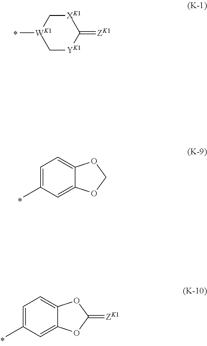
C1[YK1]C(=[ZK1])[XK1]C[WK1]1C.C1=C(C)C=C2C(=C1)OCO2.C1=C(C)C=C2C(=C1)OC(=[ZK1])O2
